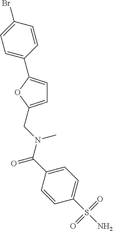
C1=C(CN(C(=O)C2=CC=C(S(N)(=O)=O)C=C2)C)OC(C2=CC=C(Br)C=C2)=C1
